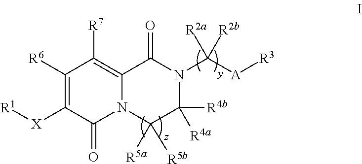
C1([R6])=C([X][R1])C(=O)N2C(=C1[R7])C(=O)N(C([A][R3])([R2a])[R2b])C([R4b])([R4a])C2([R5b])[R5a]
